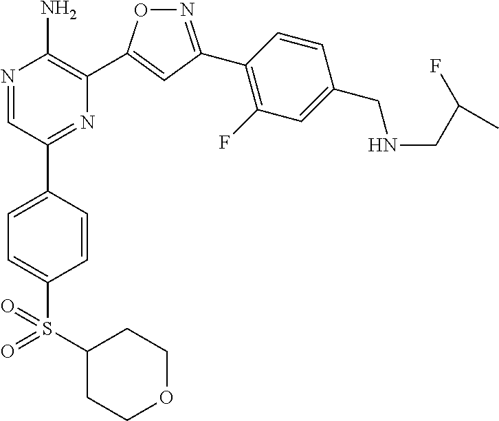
N1=C(C2=C(F)C=C(CNCC(C)F)C=C2)C=C(C2=C(N)N=CC(C3=CC=C(S(=O)(=O)C4CCOCC4)C=C3)=N2)O1
